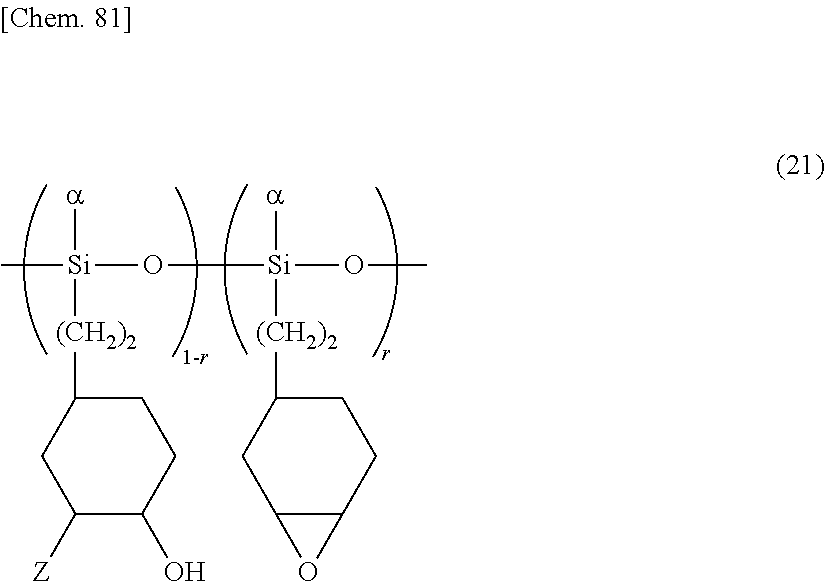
C[Si](O[Si](OC)([a])[(CH2)2]C1CCC2C(C1)O2)([a])[(CH2)2]C1CCC(O)C([Z])C1
